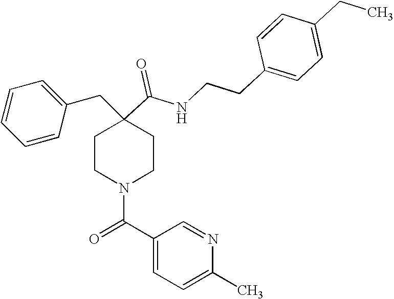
C1=CC=CC(CC2(C(=O)NCCC3=CC=C(CC)C=C3)CCN(C(C3=CC=C(C)N=C3)=O)CC2)=C1
